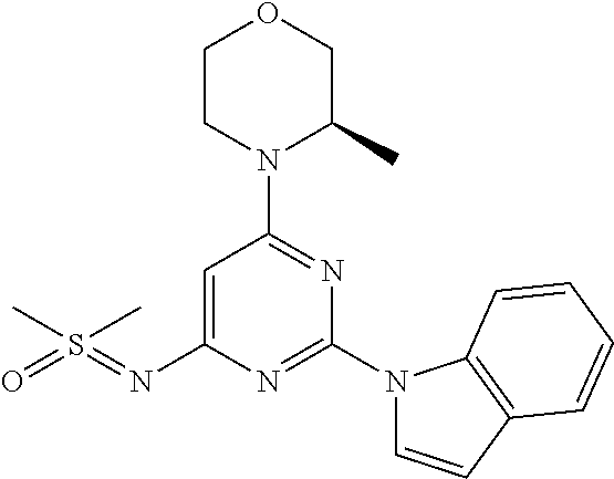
C1=C(N=S(C)(C)=O)N=C(N2C=CC3=C2C=CC=C3)N=C1N1C(C)COCC1
